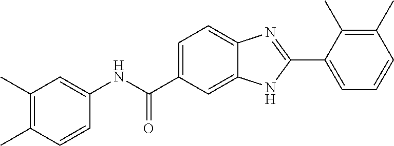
CC1=C(C)C=C(NC(C2=CC=C3C(=C2)NC(C2=CC=CC(C)=C2C)=N3)=O)C=C1
